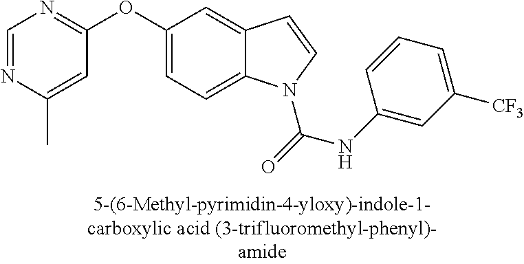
C1=NC(C)=CC(OC2=CC=C3C(=C2)C=CN3C(=O)NC2=CC([CF3])=CC=C2)=N1
